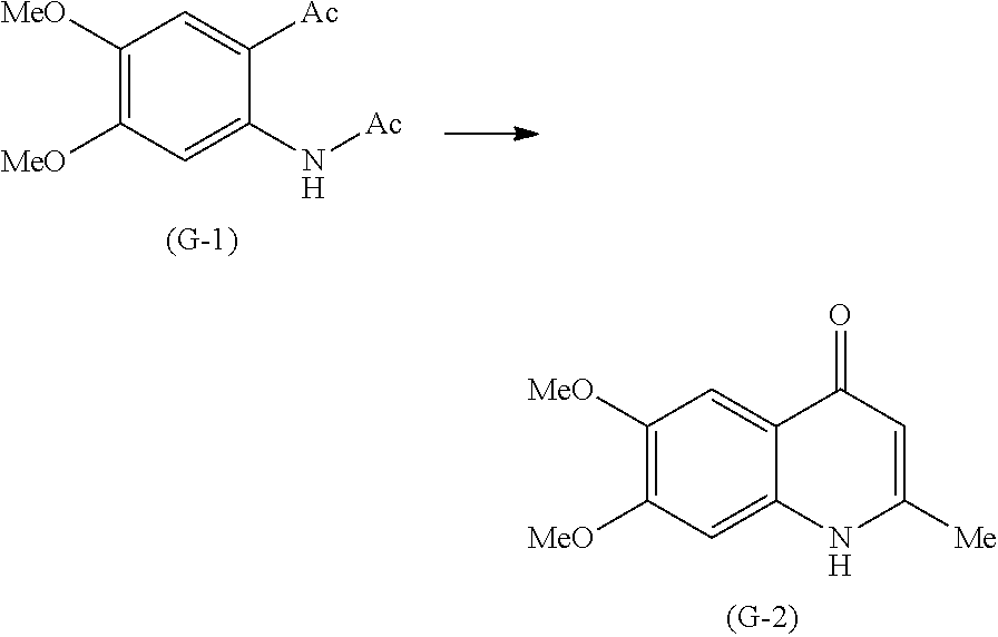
C1([MeO])=C([MeO])C=C2C(=C1)C(=O)C=C([Me])N2.C1([MeO])=C([MeO])C=C(N[Ac])C([Ac])=C1
